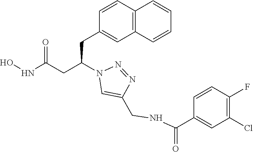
ONC(CC(N1C=C(CNC(C2=CC(Cl)=C(F)C=C2)=O)N=N1)CC1=CC2=C(C=C1)C=CC=C2)=O
